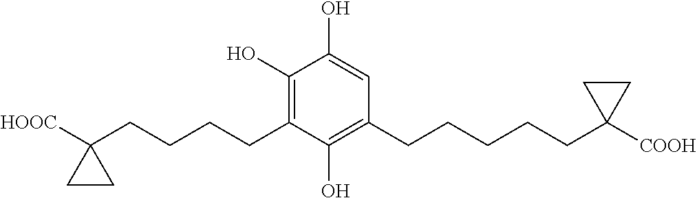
C1(O)=C(CCCCC2([HOOC])CC2)C(O)=C(CCCCCC2([COOH])CC2)C=C1O
